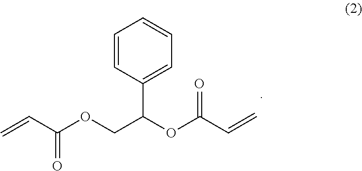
C=CC(OCC(OC(C=C)=O)C1=CC=CC=C1)=O
